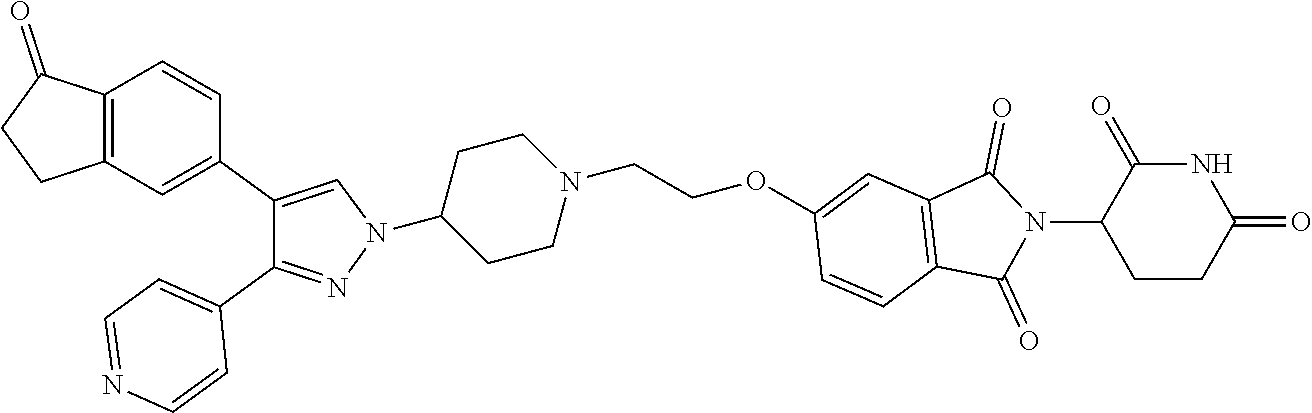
C1(N2N=C(C3=CC=NC=C3)C(C3=CC4=C(C=C3)C(=O)CC4)=C2)CCN(CCOC2=CC3=C(C=C2)C(=O)N(C2CCC(=O)NC2=O)C3=O)CC1
